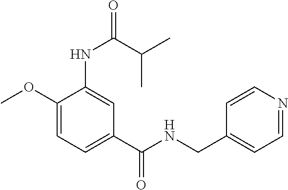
C1(OC)=CC=C(C(=O)NCC2=CC=NC=C2)C=C1NC(C(C)C)=O
